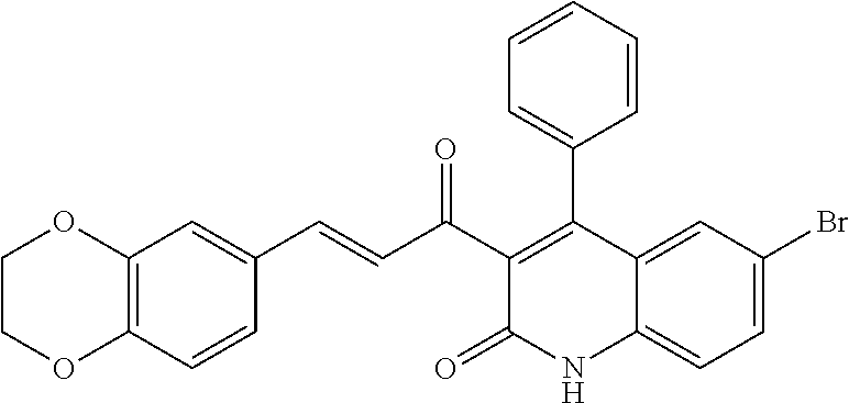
C1=C2C(=CC=C1Br)NC(=O)C(C(C=CC1=CC3=C(C=C1)OCCO3)=O)=C2C1=CC=CC=C1
